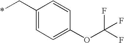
C1(C*)=CC=C(OC(F)(F)F)C=C1
